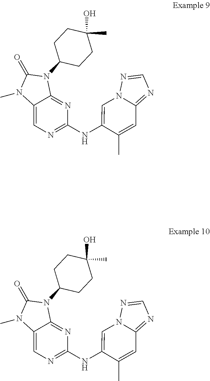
N(C1=CN2C(=NC=N2)C=C1C)C1=NC=C2N(C)C(=O)N(C3CCC(C)(O)CC3)C2=N1.N(C1=CN2C(=NC=N2)C=C1C)C1=NC=C2N(C)C(=O)N(C3CCC(C)(O)CC3)C2=N1
